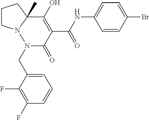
C1CN2C(C)(C1)C(O)=C(C(=O)NC1=CC=C(Br)C=C1)C(=O)N2CC1=CC=CC(F)=C1F
